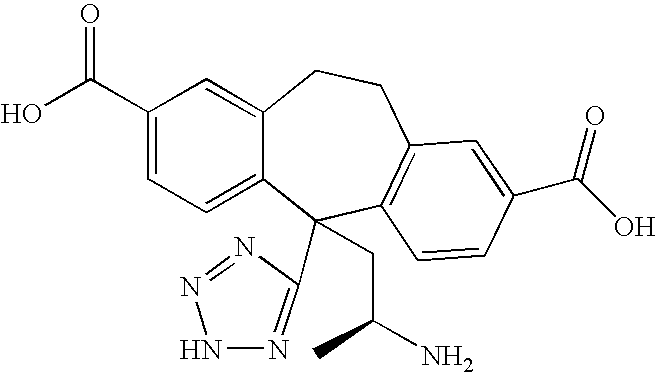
C1(C(O)=O)=CC=C2C(=C1)CCC1=C(C2(CC(N)C)C2=NNN=N2)C=CC(C(O)=O)=C1
